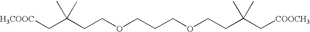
[H3COOC]CC(CCOCCCOCCC(C[COOCH3])(C)C)(C)C
